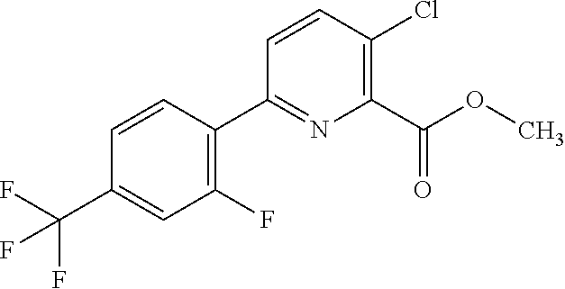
C1(F)=C(C2=NC(C(OC)=O)=C(Cl)C=C2)C=CC(C(F)(F)F)=C1
